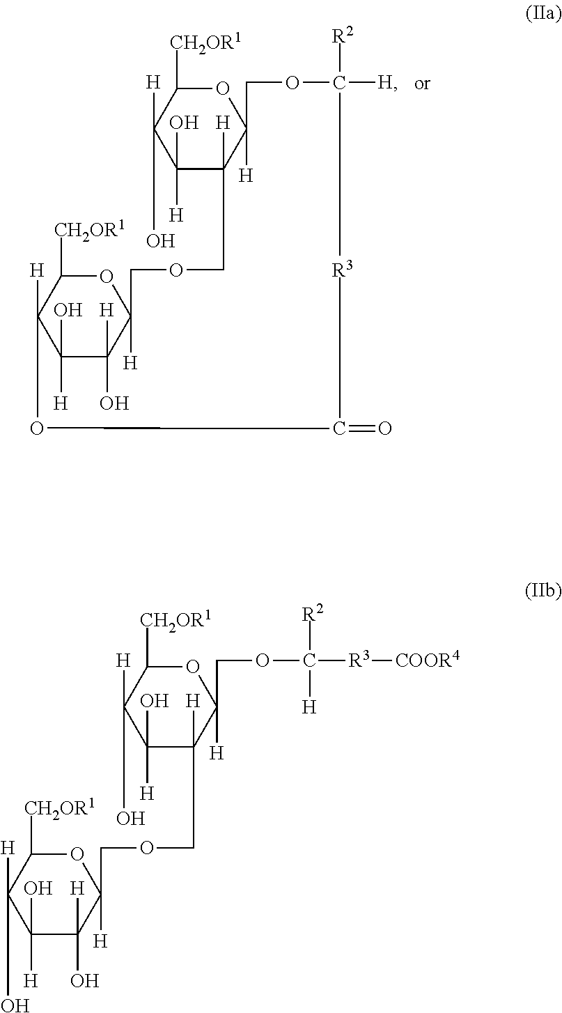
C12([H])C(O)([H])C([H])(O)C([H])(OC1[CH2OR1])COCC1([H])C(O)([H])C(O)([H])C([CH2OR1])OC1([H])COC([H])([R2])[R3]C(=O)O2.C1(O)([H])C(O)([H])C([H])(O)C([H])(COCC2([H])C(O)([H])C(O)([H])C([CH2OR1])OC2([H])COC([R3][COOR4])([R2])[H])OC1[CH2OR1]
